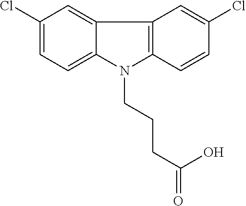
C1(Cl)=CC=C2C(=C1)C1=C(N2CCCC(=O)O)C=CC(Cl)=C1
